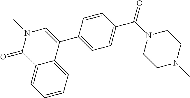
O=C1N(C)C=C(C2=CC=C(C(N3CCN(C)CC3)=O)C=C2)C2=CC=CC=C12
